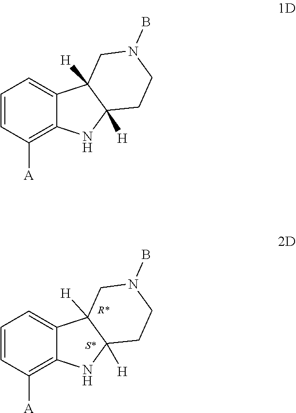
C1=CC([A])=C2C(=C1)C1([H])C([H])(N2)CCN(B)C1.C1=CC([A])=C2C(=C1)C1([H])C([H])(N2)CCN(B)C1
